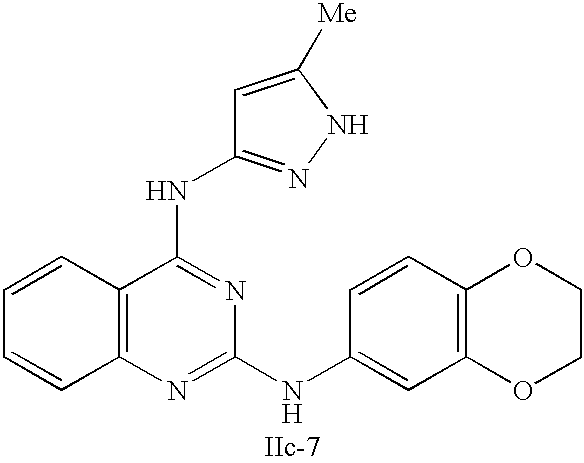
C12=C(N=C(NC3=CC4=C(C=C3)OCCO4)N=C1NC1=NNC([Me])=C1)C=CC=C2
